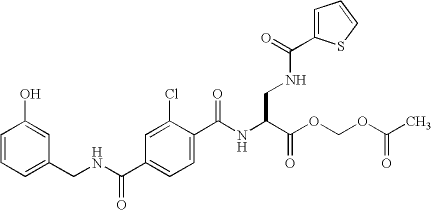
C1(O)=CC(CNC(C2=CC=C(C(NC(C(OCOC(C)=O)=O)CNC(=O)C3=CC=CS3)=O)C(Cl)=C2)=O)=CC=C1
